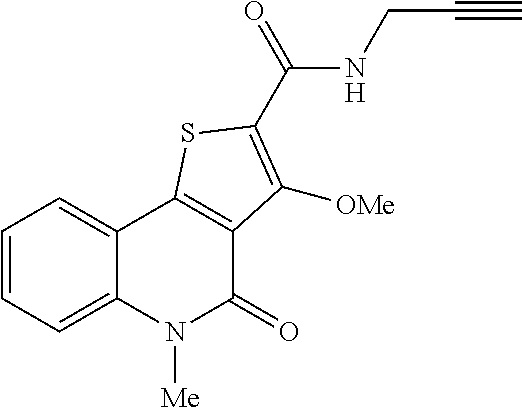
C1=CC=C2C(=C1)C1=C(C(=O)N2[Me])C([OMe])=C(C(=O)NCC#C)S1
